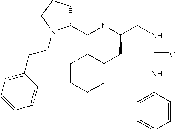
C(CNC(NC1=CC=CC=C1)=O)(N(C)CC1CCCN1CCC1=CC=CC=C1)CC1CCCCC1
